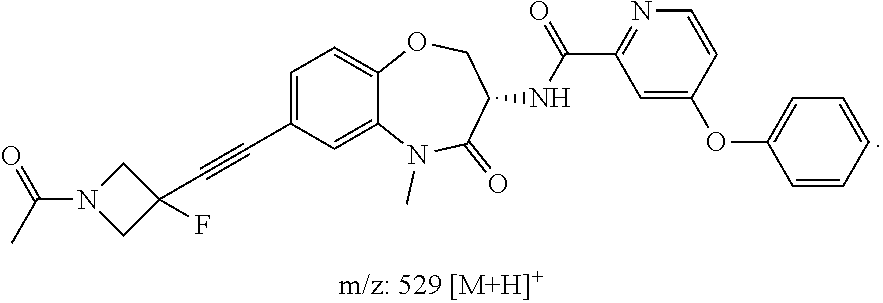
C1=C(C#CC2(F)CN(C(C)=O)C2)C=C2C(=C1)OCC(NC(=O)C1=NC=CC(OC3=CC=CC=C3)=C1)C(=O)N2C
